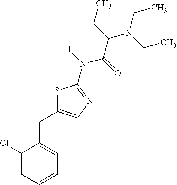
C1(Cl)=CC=CC=C1CC1=CN=C(N(C(C(N(CC)CC)CC)=O)[H])S1
